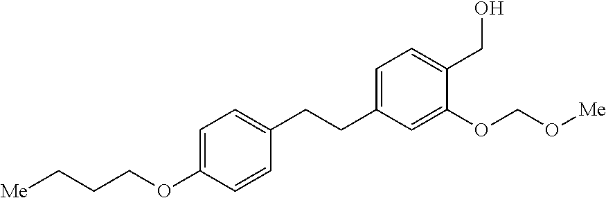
C1=C(CCC2=CC=C(OCCC[Me])C=C2)C=C(OCO[Me])C(CO)=C1
